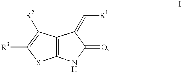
C12=C(C([R2])=C([R3])S1)C(=C[R1])C(=O)N2
